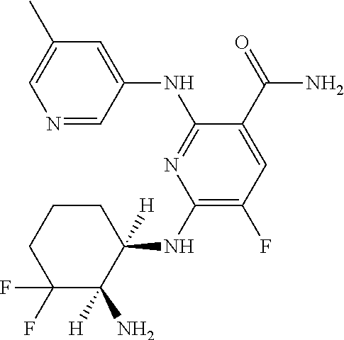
N1=CC(NC2=NC(NC3([H])CCCC(F)(F)C3(N)[H])=C(F)C=C2C(=O)N)=CC(C)=C1
